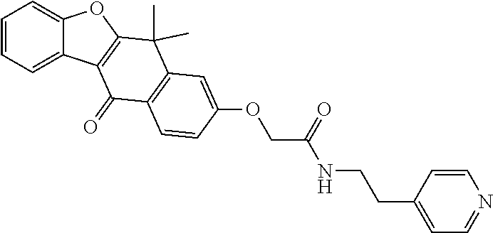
C1=CC=C2C(=C1)OC1=C2C(=O)C2=C(C1(C)C)C=C(OCC(=O)NCCC1=CC=NC=C1)C=C2
